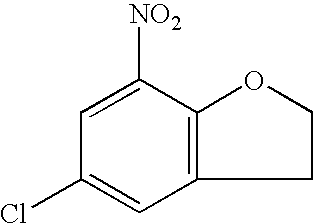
C12=C(C([NO2])=CC(Cl)=C1)OCC2
